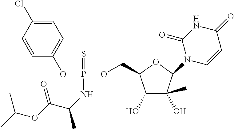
C1=CC(Cl)=CC=C1OP(NC(C)C(OC(C)C)=O)(OCC1C(O)C(C)(O)C(N2C=CC(=O)NC2=O)O1)=S
